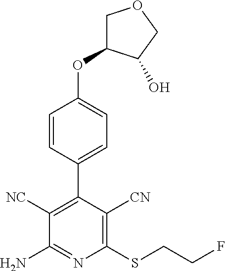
C1=CC(C2=C([NC])C(N)=NC(SCCF)=C2[CN])=CC=C1OC1COCC1O
